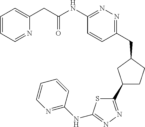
C1=CC=NC(CC(NC2=NN=C(CC3CC(C4=NN=C(NC5=NC=CC=C5)S4)CC3)C=C2)=O)=C1
